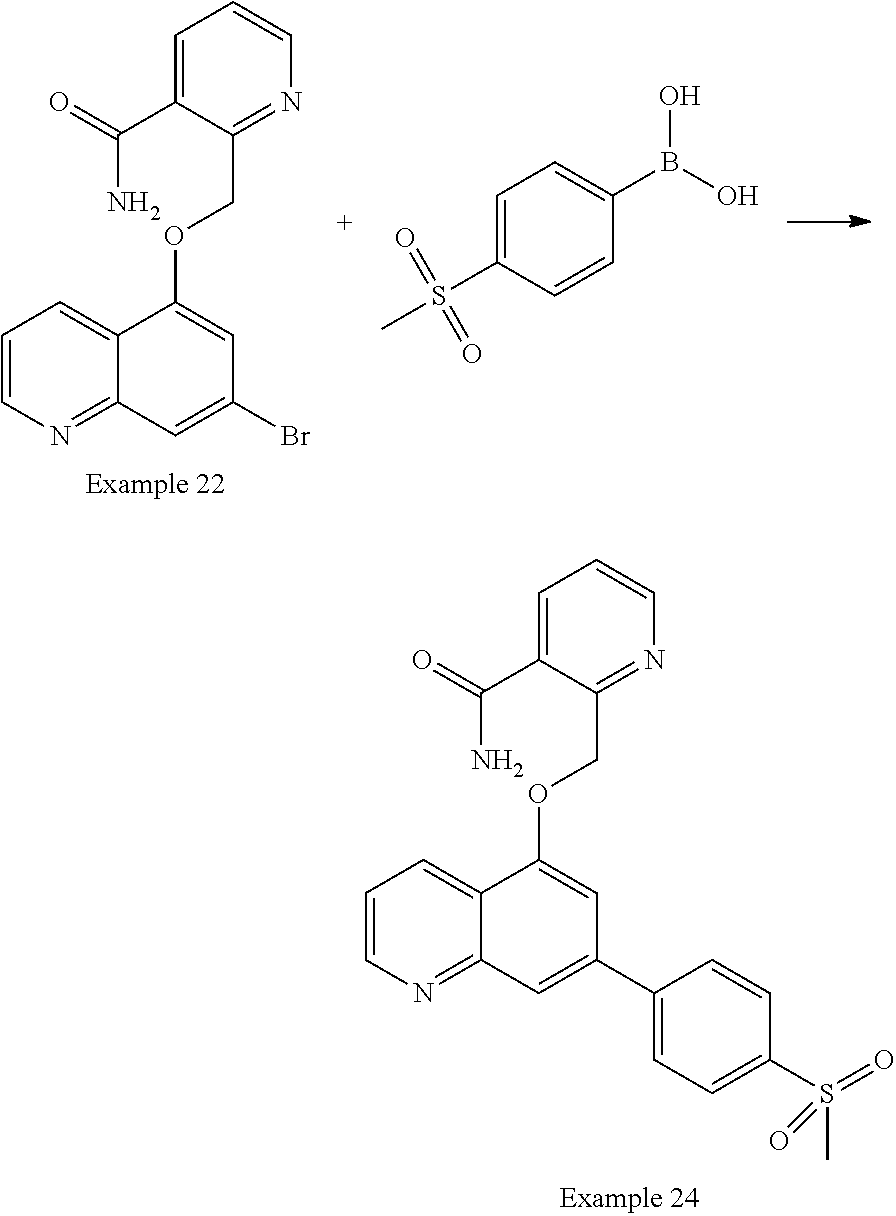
C1=CN=C2C(=C1)C(OCC1=NC=CC=C1C(N)=O)=CC(C1=CC=C(S(C)(=O)=O)C=C1)=C2.C1=CN=C2C(=C1)C(OCC1=NC=CC=C1C(N)=O)=CC(Br)=C2.C1=C(S(C)(=O)=O)C=CC(B(O)O)=C1
